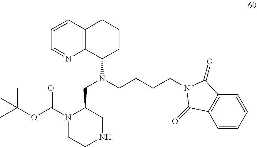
N1(C(OC(C)(C)C)=O)CCNCC1CN(C1CCCC2=C1N=CC=C2)CCCCN1C(=O)C2=C(C=CC=C2)C1=O
